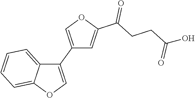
C1(C2=COC3=CC=CC=C23)=COC(C(CCC(O)=O)=O)=C1
